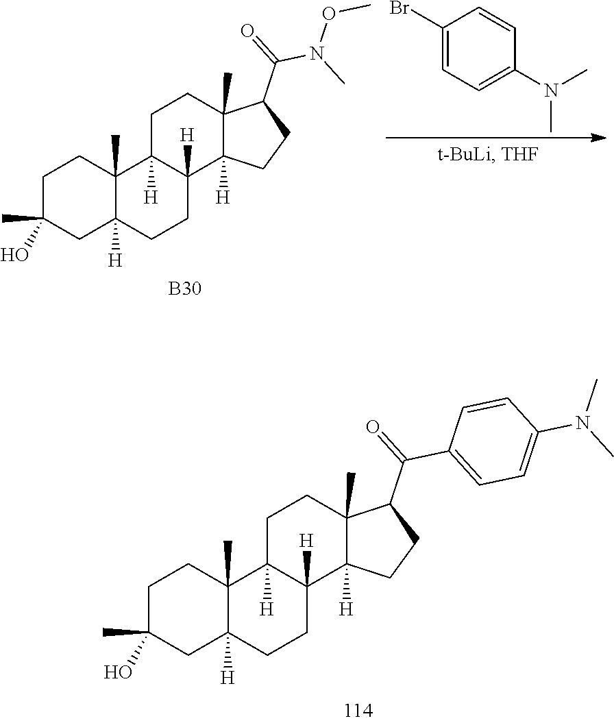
C1(Br)=CC=C(N(C)C)C=C1.[B30].C1C(C)(O)CC2([H])C(C)(C1)C1([H])C([H])(CC2)C2([H])C(C)(CC1)C(C(=O)N(C)OC)CC2.C1C(C)(O)CC2([H])C(C)(C1)C1([H])C([H])(CC2)C2([H])C(C)(CC1)C(C(=O)C1=CC=C(N(C)C)C=C1)CC2
